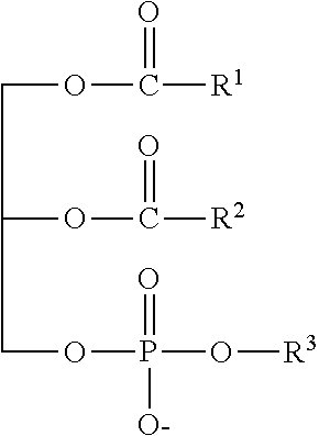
C(OC(=O)[R1])C(OC(=O)[R2])COP(=O)(O[R3])[O-]
